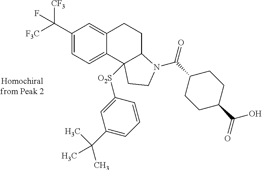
C1(C([F3C])([CF3])F)=CC=C2C(=C1)CCC1N(C(C3CCC(C(O)=O)CC3)=O)CCC21[O2S]C1=CC(C(C)(C)C)=CC=C1
